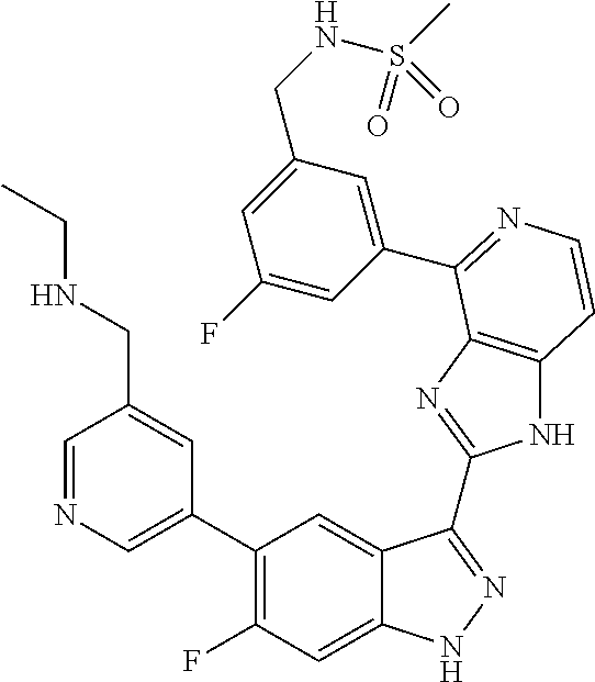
C1=C(C2=C(F)C=C3C(=C2)C(C2=NC4=C(N2)C=CN=C4C2=CC(CNS(C)(=O)=O)=CC(F)=C2)=NN3)C=C(CNCC)C=N1
